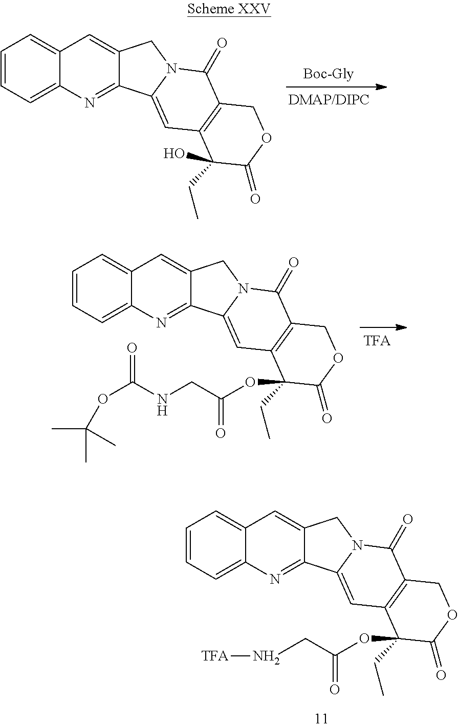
C1=CC=C2C(=C1)C=C1C(=N2)C2=CC3=C(C(=O)N2C1)COC(=O)C3(CC)O.C1=CC=C2C(=C1)C=C1C(=N2)C2=CC3=C(C(=O)N2C1)COC(=O)C3(CC)OC(=O)CNC(=O)OC(C)(C)C.C1=CC=C2C(=C1)C=C1C(=N2)C2=CC3=C(C(=O)N2C1)COC(=O)C3(CC)OC(=O)CN[TFA]
